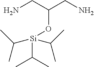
C(C(CN)O[Si](C(C)C)(C(C)C)C(C)C)N
